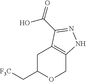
C1C(C[F3C])OCC2=C1C(C(O)=O)=NN2
